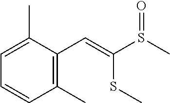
C1(C)=C(C=C(S(C)=O)SC)C(C)=CC=C1
